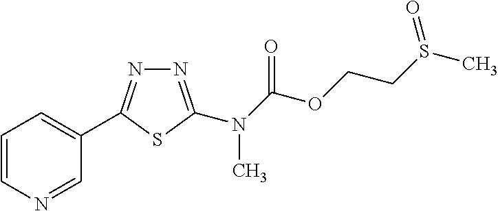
N1=C(N(C(OCCS(C)=O)=O)C)SC(C2=CC=CN=C2)=N1
